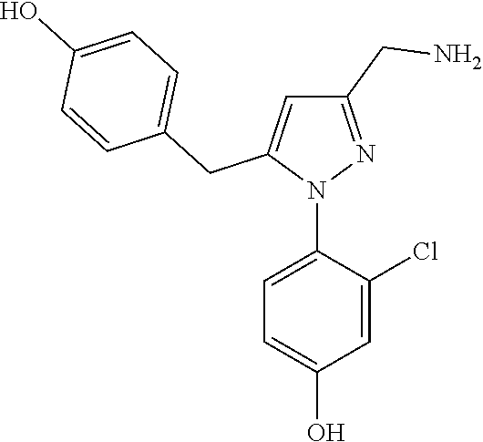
N1(C2=CC=C(O)C=C2Cl)N=C(CN)C=C1CC1=CC=C(O)C=C1
